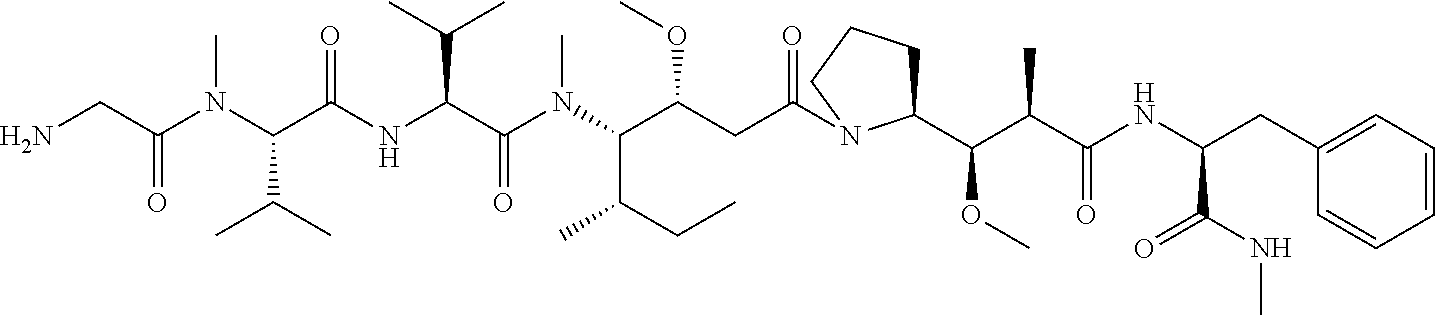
NCC(N(C(C(NC(C(N(C(C(CC(=O)N1C(C(C(C(NC(CC2=CC=CC=C2)C(NC)=O)=O)C)OC)CCC1)OC)C(CC)C)C)=O)C(C)C)=O)C(C)C)C)=O
